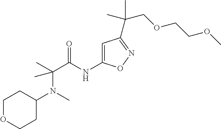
C(C)(C(=O)NC1=CC(C(COCCOC)(C)C)=NO1)(C)N(C1CCOCC1)C
